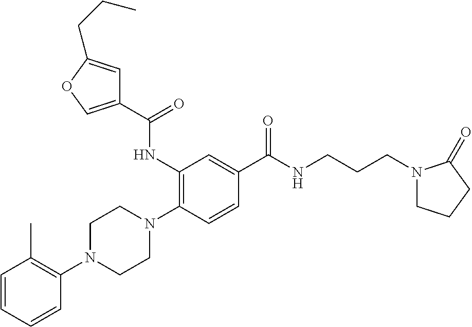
C1=CC=CC(N2CCN(C3=C(NC(C4=COC(CCC)=C4)=O)C=C(C(NCCCN4CCCC4=O)=O)C=C3)CC2)=C1C
